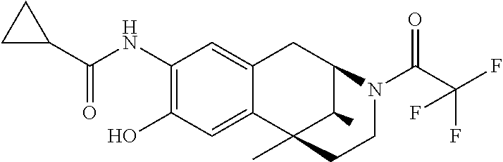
C1(NC(C2CC2)=O)=C(O)C=C2C(=C1)CC1C(C)C2(C)CCN1C(C(F)(F)F)=O
